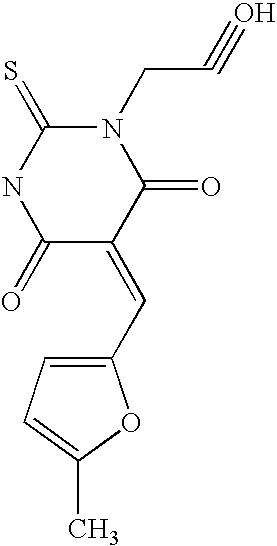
N1(CC#O)C(=S)NC(=O)C(=CC2=CC=C(C)O2)C1=O
